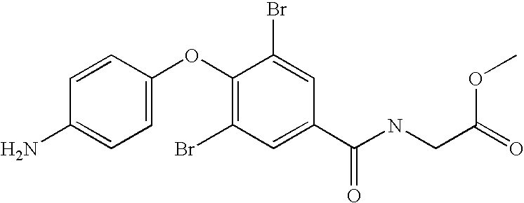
C1=CC(N)=CC=C1OC1=C(Br)C=C(C(NCC(=O)OC)=O)C=C1Br
